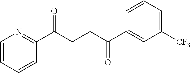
C1(C(CCC(C2=CC([CF3])=CC=C2)=O)=O)=NC=CC=C1
